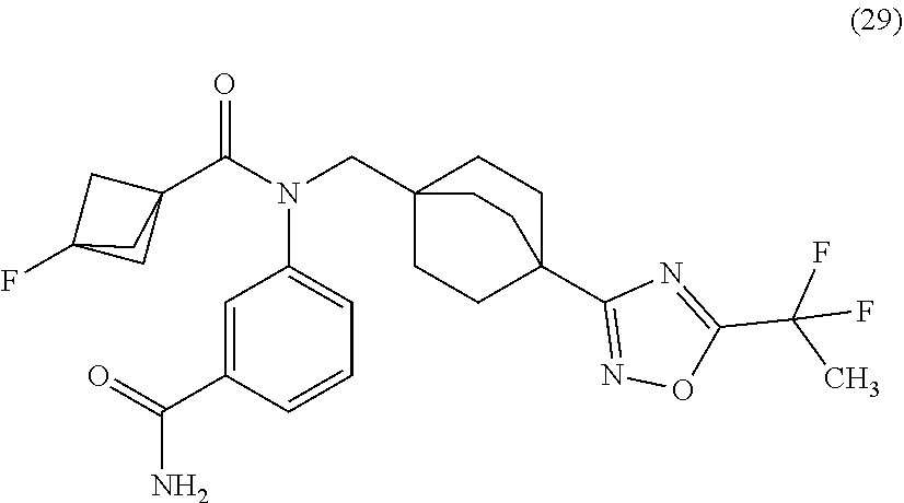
C1=C(C(=O)N)C=CC=C1N(CC12CCC(C3=NOC(C(F)(C)F)=N3)(CC1)CC2)C(C12CC(F)(C1)C2)=O
